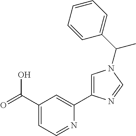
C1(C(=O)O)=CC=NC(C2=CN(C(C3=CC=CC=C3)C)C=N2)=C1
